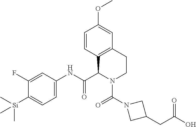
C1(F)=CC(NC(C2N(C(N3CC(CC(O)=O)C3)=O)CCC3=C2C=CC(OC)=C3)=O)=CC=C1[Si](C)(C)C
